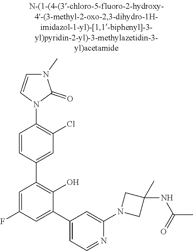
C1(C)(NC(=O)C)CN(C2=CC(C3=CC(F)=CC(C4=CC(Cl)=C(N5C=CN(C)C5=O)C=C4)=C3O)=CC=N2)C1
